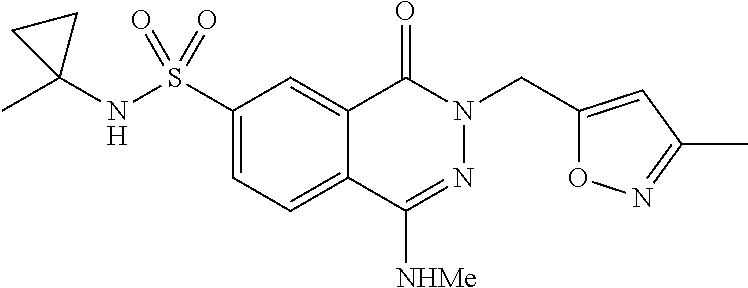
C1(S(NC2(C)CC2)(=O)=O)=CC=C2C(=C1)C(=O)N(CC1=CC(C)=NO1)N=C2[NHMe]
